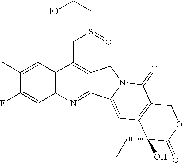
C1(C)=CC2=C(C=C1F)N=C1C(=C2CS(CCO)=O)CN2C1=CC1=C(C2=O)COC(=O)C1(CC)O
